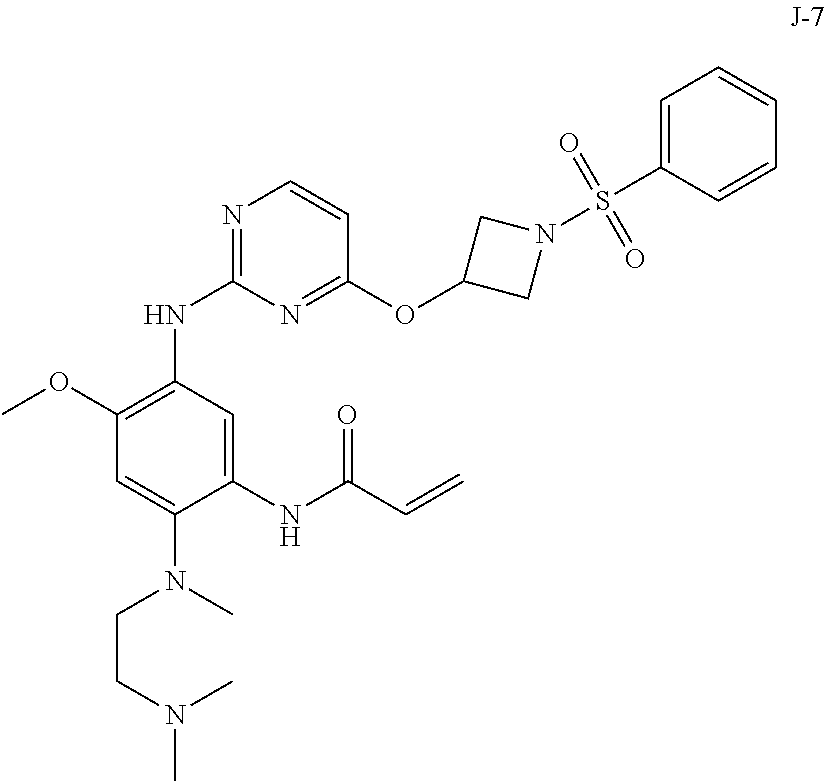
C1(OC)=C(NC2=NC=CC(OC3CN(S(C4=CC=CC=C4)(=O)=O)C3)=N2)C=C(NC(C=C)=O)C(N(C)CCN(C)C)=C1
